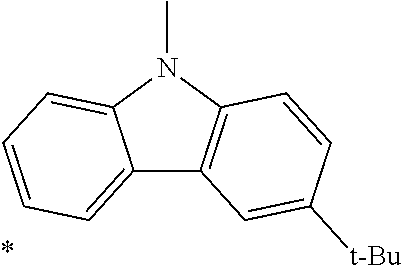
C12=CC=CC=C1N(C)C1=C2C=C([t-Bu])C=C1
